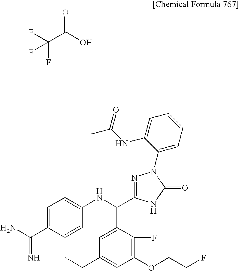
C(C(O)=O)(F)(F)F.C1=C(C(=N)N)C=CC(NC(C2=CC(CC)=CC(OCCF)=C2F)C2=NN(C3=CC=CC=C3NC(C)=O)C(=O)N2)=C1
